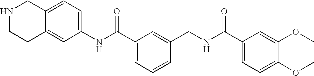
C1(NC(C2=CC=CC(CNC(C3=CC=C(OC)C(OC)=C3)=O)=C2)=O)=CC=C2C(=C1)CCNC2
